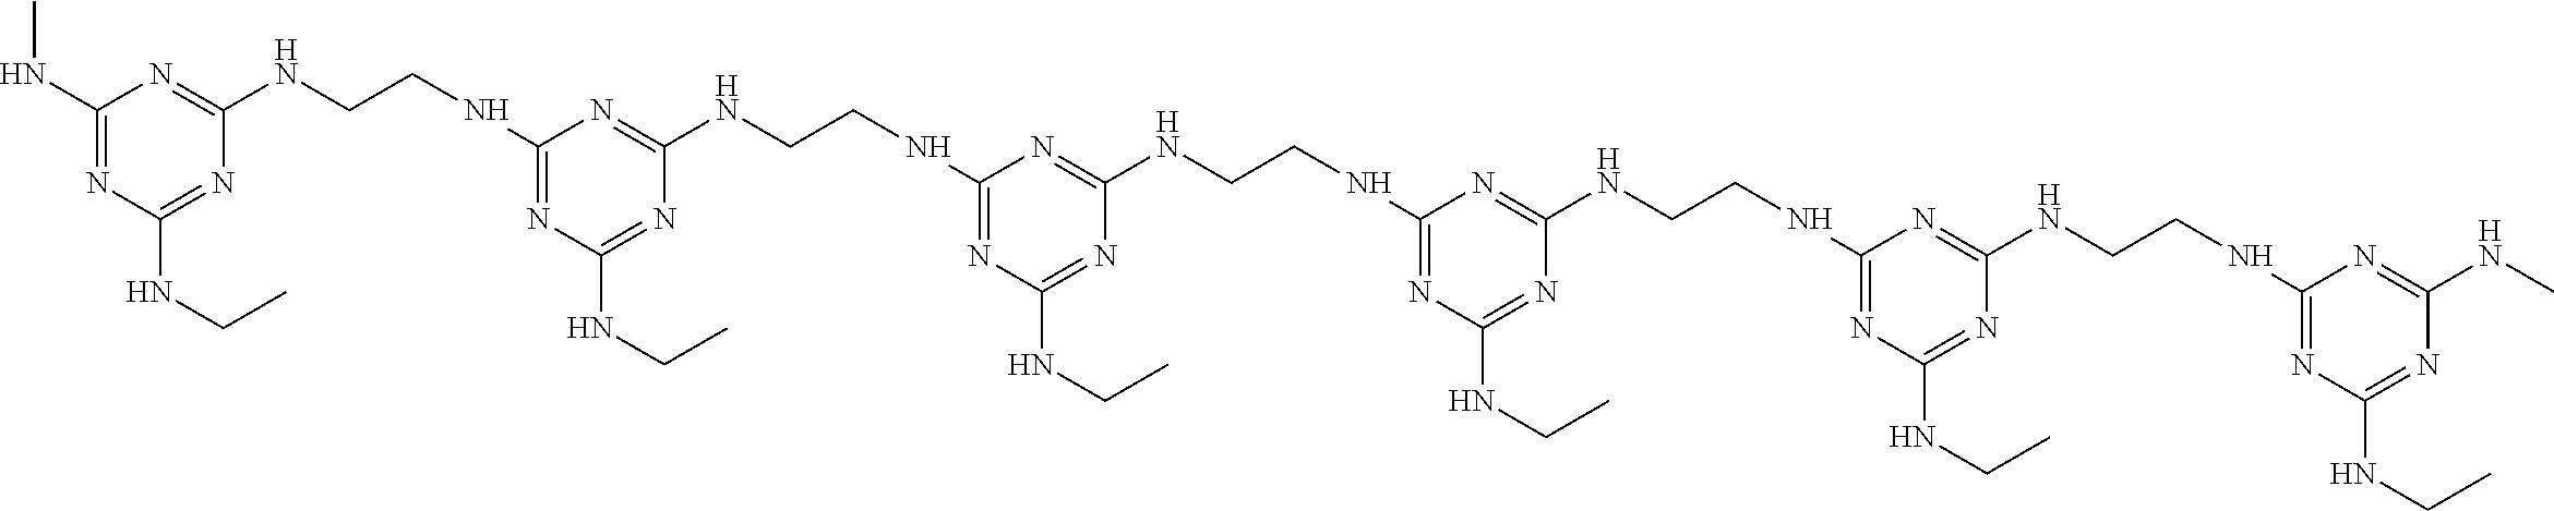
C1(NC)=NC(NCC)=NC(NCCNC2=NC(NCC)=NC(NCCNC3=NC(NCC)=NC(NCCNC4=NC(NCC)=NC(NCCNC5=NC(NCC)=NC(NCCNC6=NC(NCC)=NC(NC)=N6)=N5)=N4)=N3)=N2)=N1
